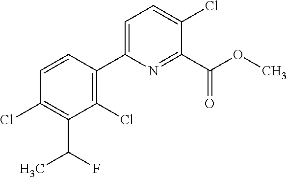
COC(C1=NC(C2=C(Cl)C(C(C)F)=C(Cl)C=C2)=CC=C1Cl)=O
